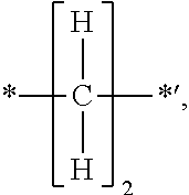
C([H])(*)([H])*
